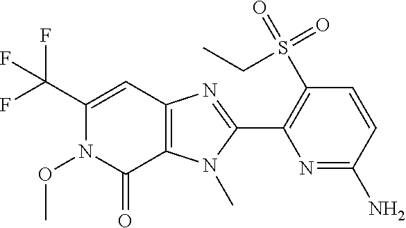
C12=C(N(C)C(C3=C(S(=O)(=O)CC)C=CC(N)=N3)=N1)C(=O)N(OC)C(C(F)(F)F)=C2
